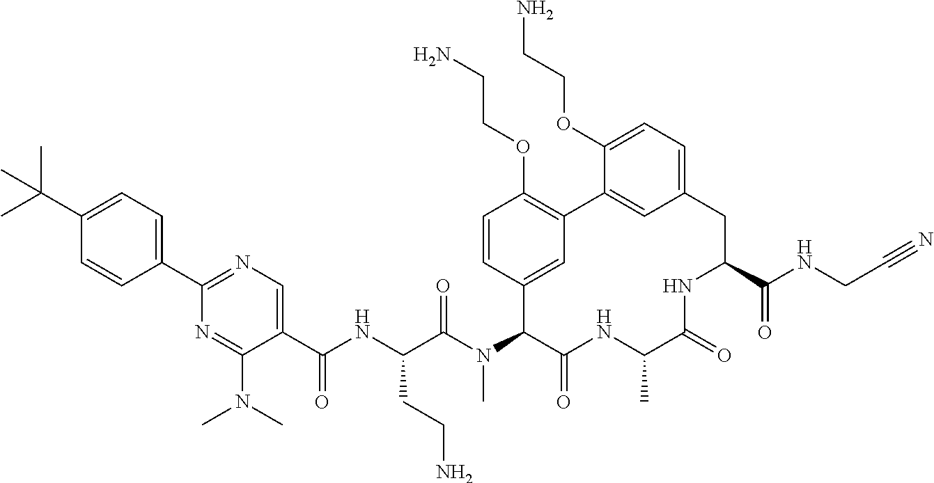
CC(C1=CC=C(C2=NC=C(C(=O)NC(CCN)C(=O)N(C)C3C4=CC(=C(OCCN)C=C4)C4=CC(=CC=C4OCCN)CC(C(=O)NCC#N)NC(=O)C(C)NC3=O)C(N(C)C)=N2)C=C1)(C)C
